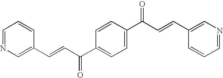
C1=NC=C(C=CC(C2=CC=C(C(C=CC3=CN=CC=C3)=O)C=C2)=O)C=C1
